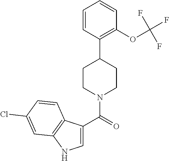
C1=C(C(=O)N2CCC(C3=C(OC(F)(F)F)C=CC=C3)CC2)C2=C(N1)C=C(Cl)C=C2
